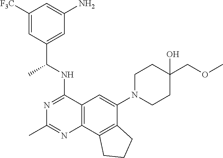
C12=C(C3=C(C(N4CCC(O)(COC)CC4)=C1)CCC3)N=C(C)N=C2NC(C1=CC(N)=CC([F3C])=C1)C
